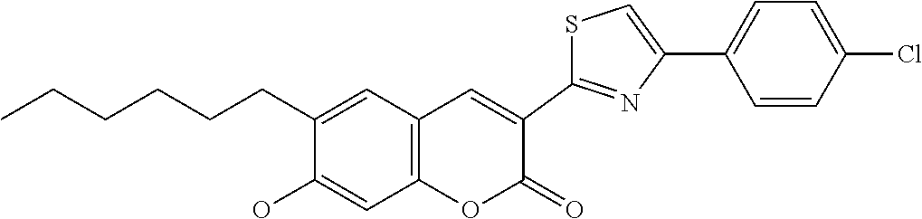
CCCCCCC1=CC2=C(C=C1O)OC(=O)C(C1=NC(C3=CC=C(Cl)C=C3)=CS1)=C2
